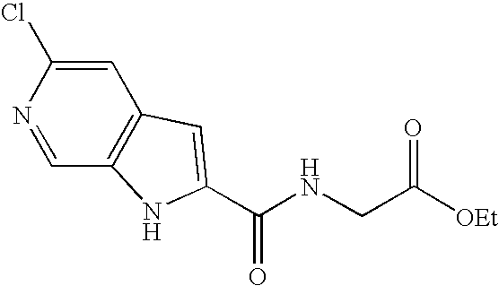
C1=C(Cl)N=CC2=C1C=C(C(NCC([OEt])=O)=O)N2
